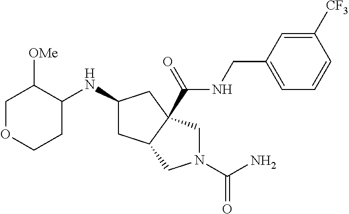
C1(NC2CC3C(C(=O)NCC4=CC=CC([CF3])=C4)(C2)CN(C(=O)N)C3)C([OMe])COCC1
